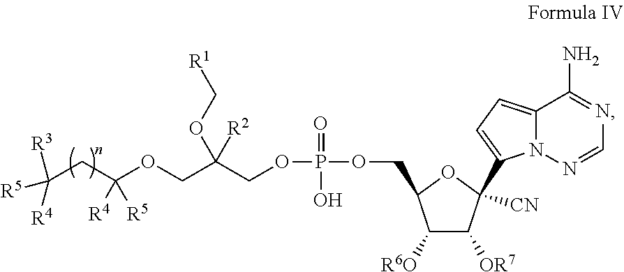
C12=CC=C(C3([CN])C([OR7])C([R6O])C(COP(=O)(O)OCC([R2])(COC(CC([R5])([R4])[R3])([R5])[R4])OC[R1])O3)N1N=CN=C2N
